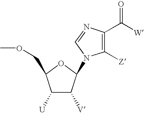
C1([U])C([V])C(N2C([Z])=C(C([W])=O)N=C2)OC1COC
